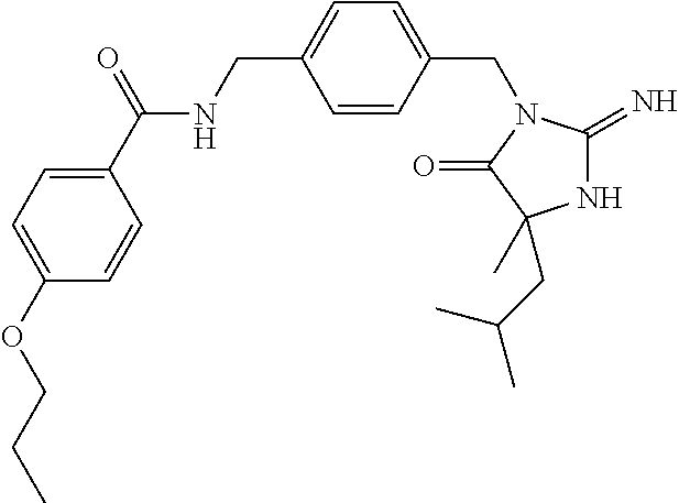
N1C(=N)N(CC2=CC=C(CNC(C3=CC=C(OCCC)C=C3)=O)C=C2)C(=O)C1(C)CC(C)C
